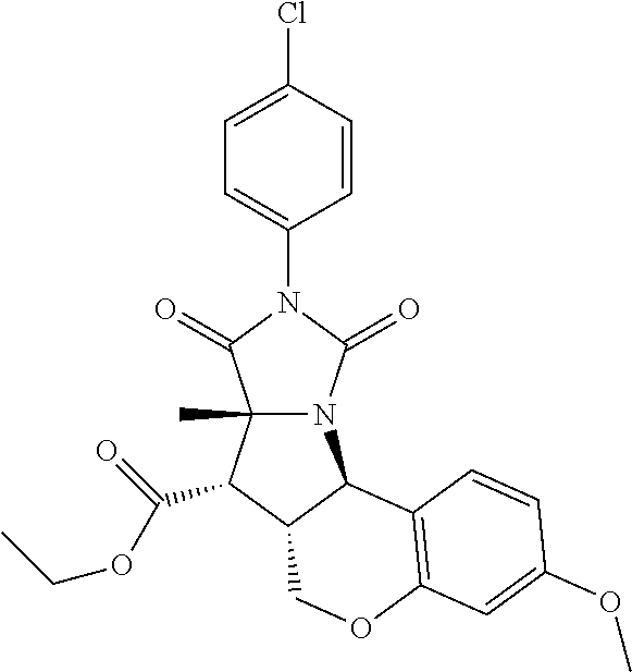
C1(Cl)=CC=C(N2C(=O)N3C(C)(C2=O)C(C(OCC)=O)C2C3C3=C(OC2)C=C(OC)C=C3)C=C1
